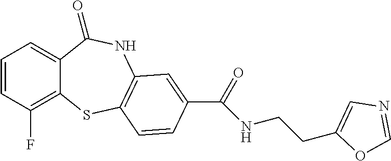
C1=CC(F)=C2C(=C1)C(=O)NC1=C(S2)C=CC(C(=O)NCCC2=CN=CO2)=C1
